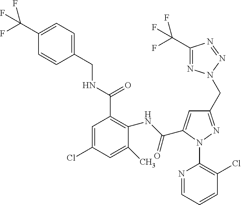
C1(C(F)(F)F)=CC=C(CNC(C2=C(NC(=O)C3=CC(CN4N=C(C(F)(F)F)N=N4)=NN3C3=C(Cl)C=CC=N3)C(C)=CC(Cl)=C2)=O)C=C1
